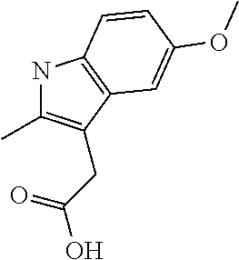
N1C(C)=C(CC(O)=O)C2=C1C=CC(OC)=C2
